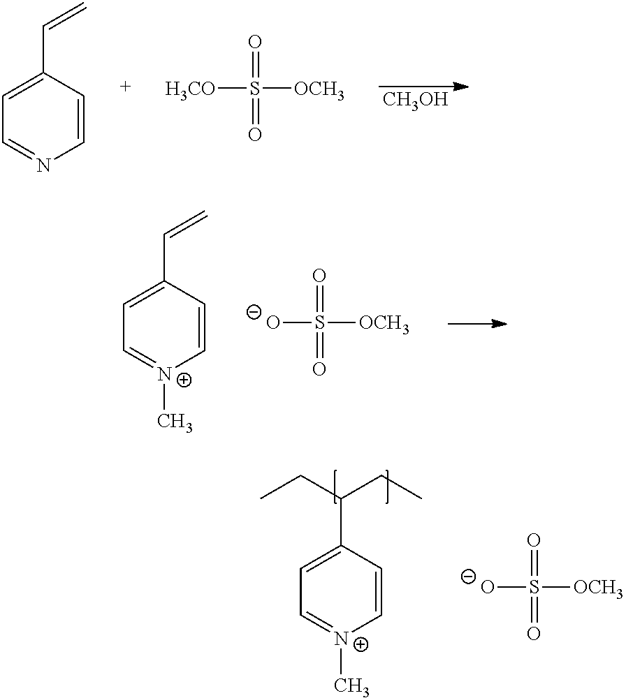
[CH3OH].C1(C=C)=CC=NC=C1.[H3CO]S([OCH3])(=O)=O.C1(C=C)=CC=[N+](C)C=C1.[O-]S([OCH3])(=O)=O.C1(C(CC)CC)=CC=[N+](C)C=C1.[O-]S([OCH3])(=O)=O
